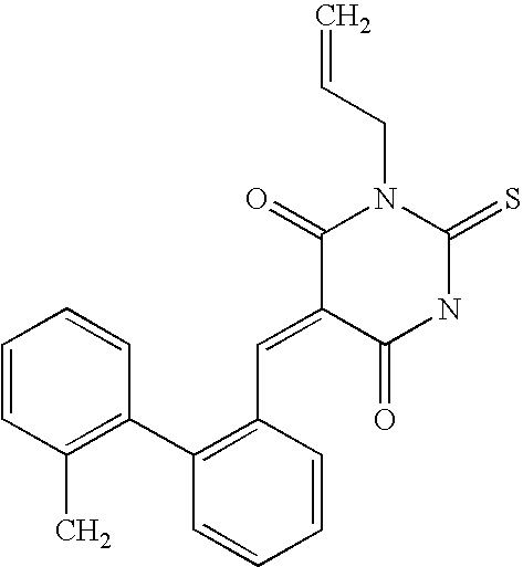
C=CCN1C(=O)C(=CC2=C(C3=C(C)C=CC=C3)C=CC=C2)C(=O)NC1=S
